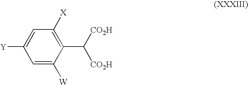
C1=C([W])C(C([CO2H])[CO2H])=C([X])C=C1[Y]
